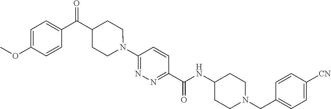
N(C(C1=NN=C(N2CCC(C(C3=CC=C(OC)C=C3)=O)CC2)C=C1)=O)C1CCN(CC2=CC=C([CN])C=C2)CC1
